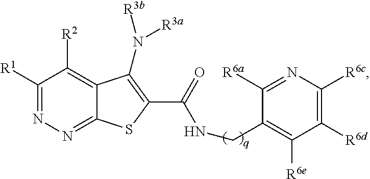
C1([R1])=NN=C2C(=C1[R2])C(N([R3b])[R3a])=C(C(=O)NCC1=C([R6e])C([R6d])=C([R6c])N=C1[R6a])S2
